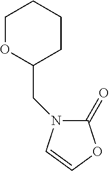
C1(=O)N(CC2CCCCO2)C=CO1
